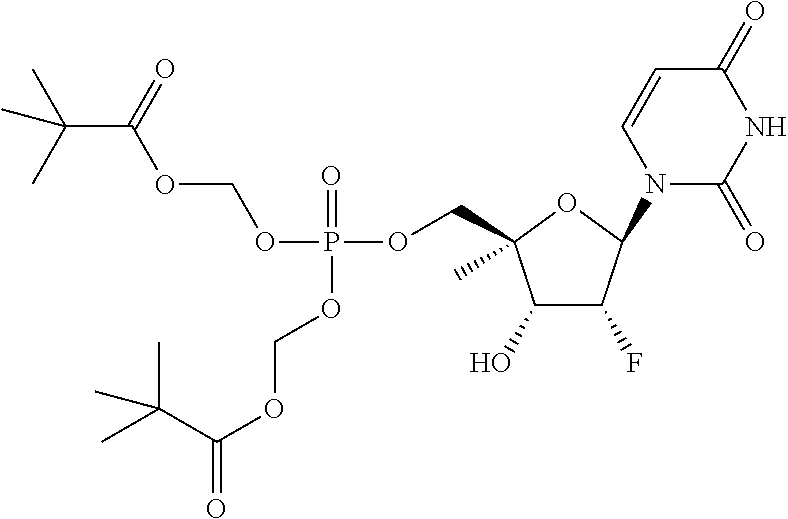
C1(O)C(F)C(N2C(=O)NC(=O)C=C2)OC1(COP(OCOC(C(C)(C)C)=O)(=O)OCOC(=O)C(C)(C)C)C
